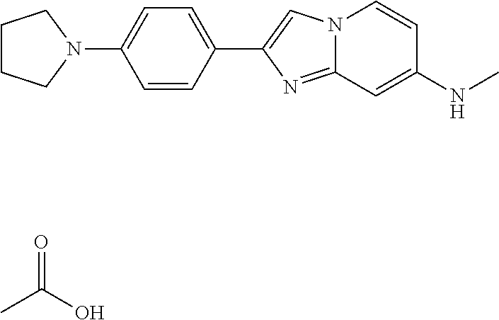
C1=C(C2=CN3C(=N2)C=C(NC)C=C3)C=CC(N2CCCC2)=C1.CC(O)=O
